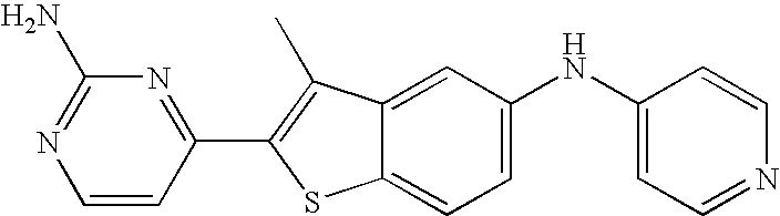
C1=CC(C2=C(C)C3=CC(NC4=CC=NC=C4)=CC=C3S2)=NC(N)=N1
